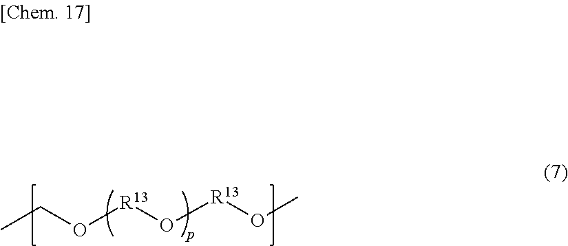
CCO[R13]O[R13]OC
